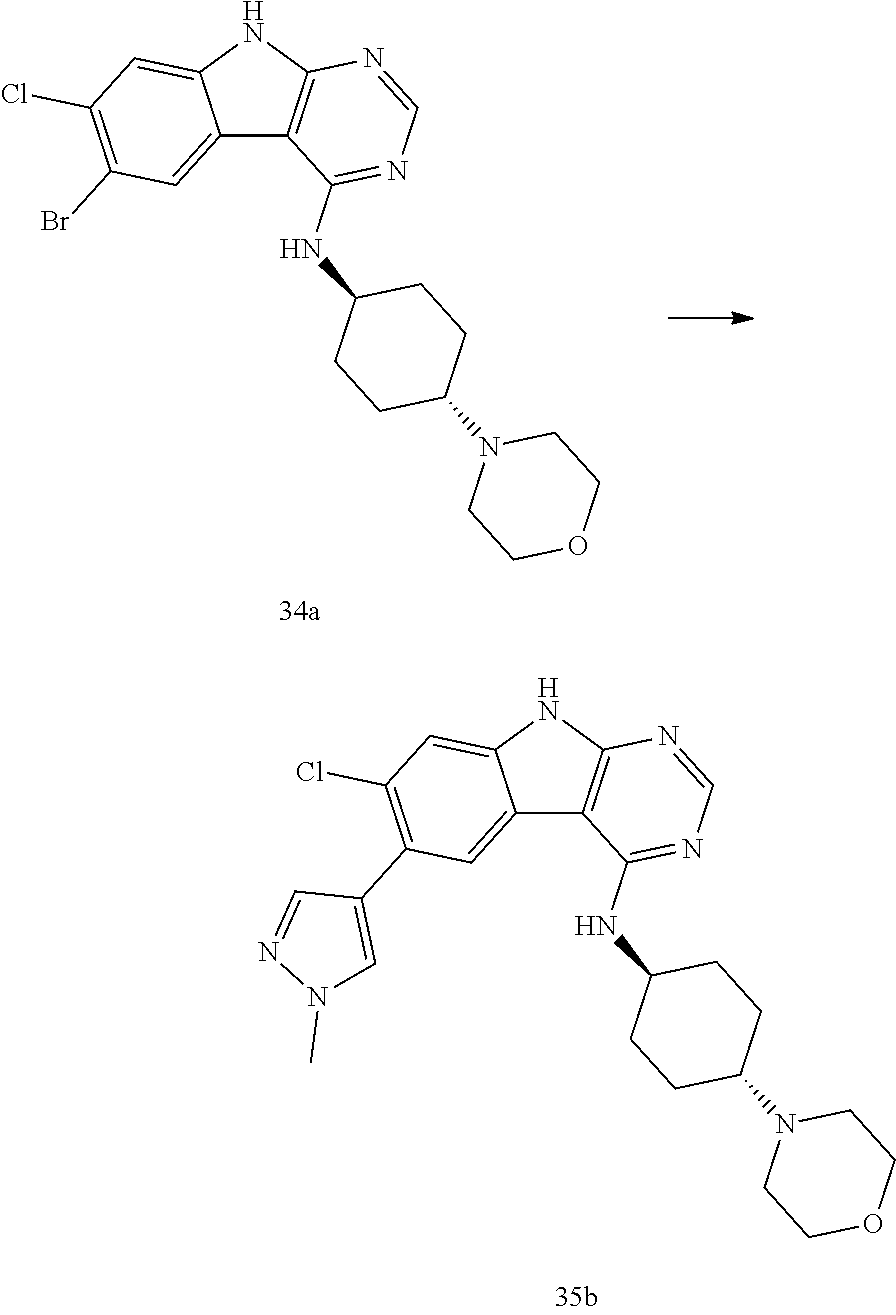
N1(C2CCC(NC3=NC=NC4=C3C3=CC(C5=CN(C)N=C5)=C(Cl)C=C3N4)CC2)CCOCC1.N1(C2CCC(NC3=NC=NC4=C3C3=CC(Br)=C(Cl)C=C3N4)CC2)CCOCC1
